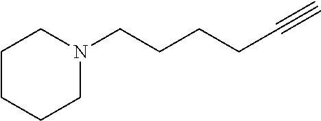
C1CCCN(CCCCC#C)C1
